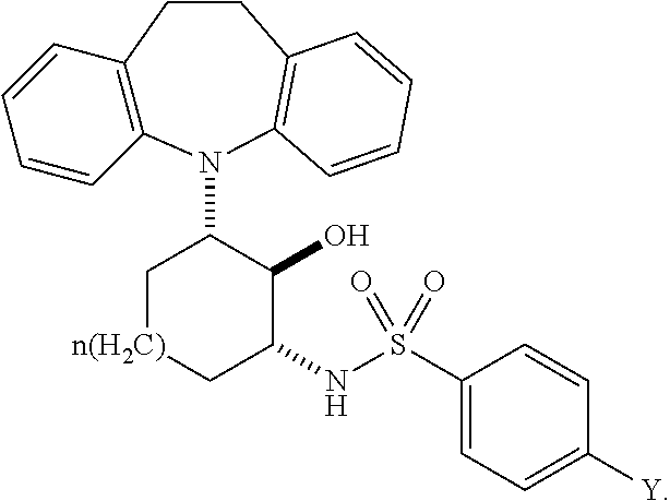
C12=C(N(C3C[n(H2C)]CC(NS(C4=CC=C([Y])C=C4)(=O)=O)C3O)C3=C(CC1)C=CC=C3)C=CC=C2
